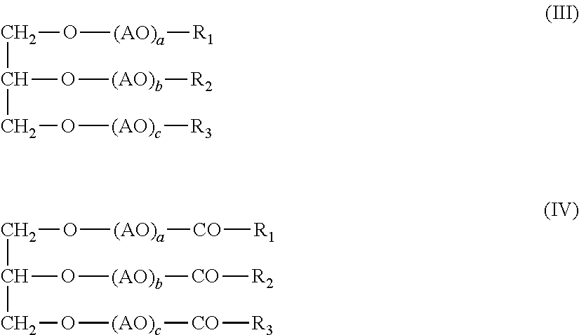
C(O[(AO)a][R1])C(O[(AO)b][R2])CO[(AO)c][R3].C(O[(AO)a][CO][R1])C(O[(AO)b][CO][R2])CO[(AO)c][CO][R3]
